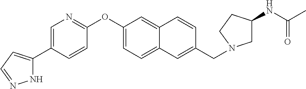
N1C(C2=CN=C(OC3=CC=C4C(=C3)C=CC(CN3CC(NC(C)=O)CC3)=C4)C=C2)=CC=N1
